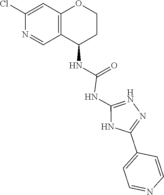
N1=C(NC(NC2C3=C(C=C(Cl)N=C3)OCC2)=O)NC(C2=CC=NC=C2)=N1
